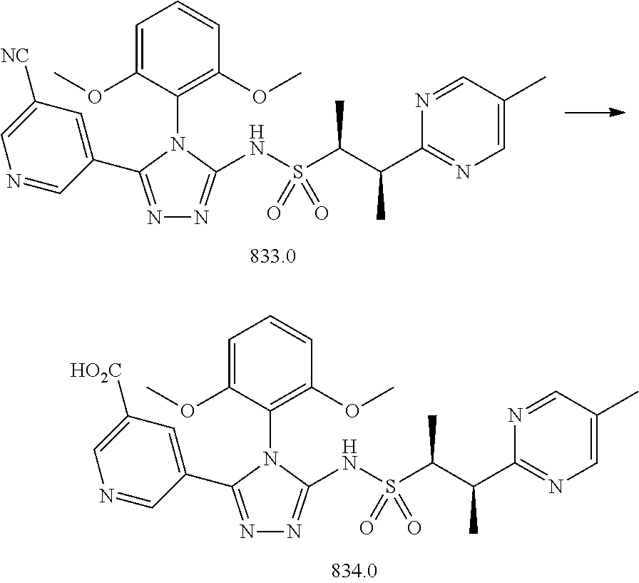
C1=C(OC)C(N2C(NS(C(C(C3=NC=C(C)C=N3)C)C)(=O)=O)=NN=C2C2=CC([NC])=CN=C2)=C(OC)C=C1.C1=C(OC)C(N2C(NS(C(C(C3=NC=C(C)C=N3)C)C)(=O)=O)=NN=C2C2=CC([HO2C])=CN=C2)=C(OC)C=C1
